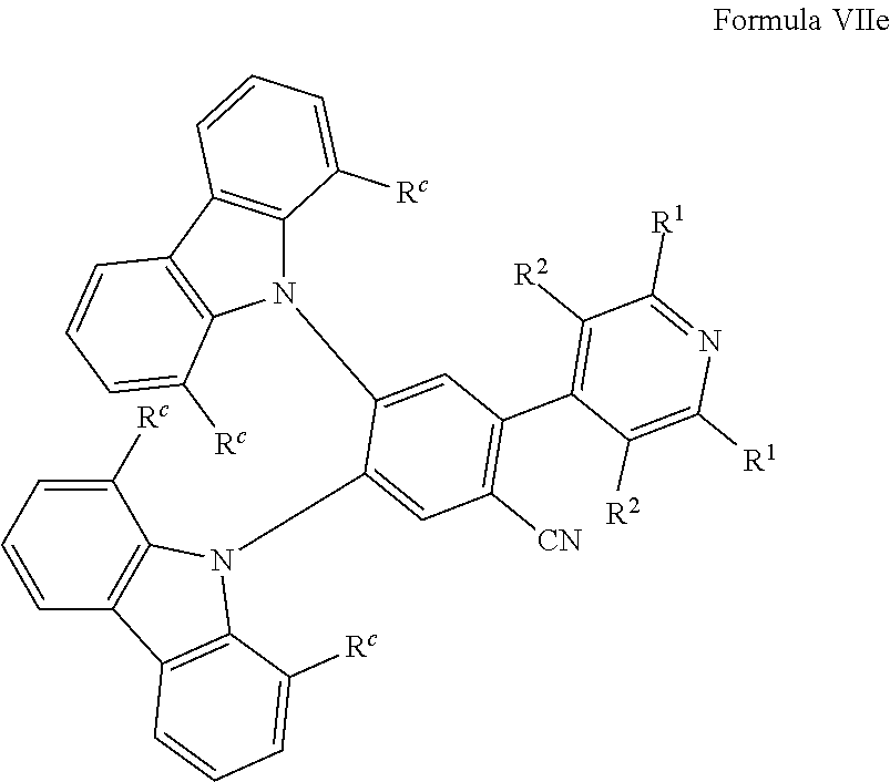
N1(C2=CC(C3=C([R2])C([R1])=NC([R1])=C3[R2])=C([CN])C=C2N2C3=C(C4=C2C([Rc])=CC=C4)C=CC=C3[Rc])C2=C(C3=C1C([Rc])=CC=C3)C=CC=C2[Rc]
